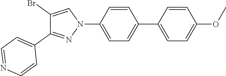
C1=CC(N2C=C(Br)C(C3=CC=NC=C3)=N2)=CC=C1C1=CC=C(OC)C=C1
